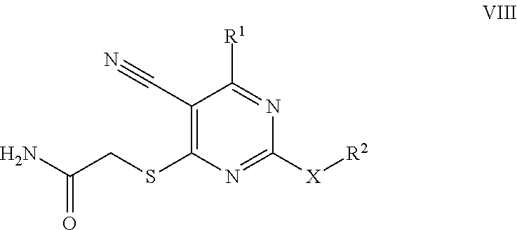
C1(C#N)=C(SCC(N)=O)N=C([X][R2])N=C1[R1]
